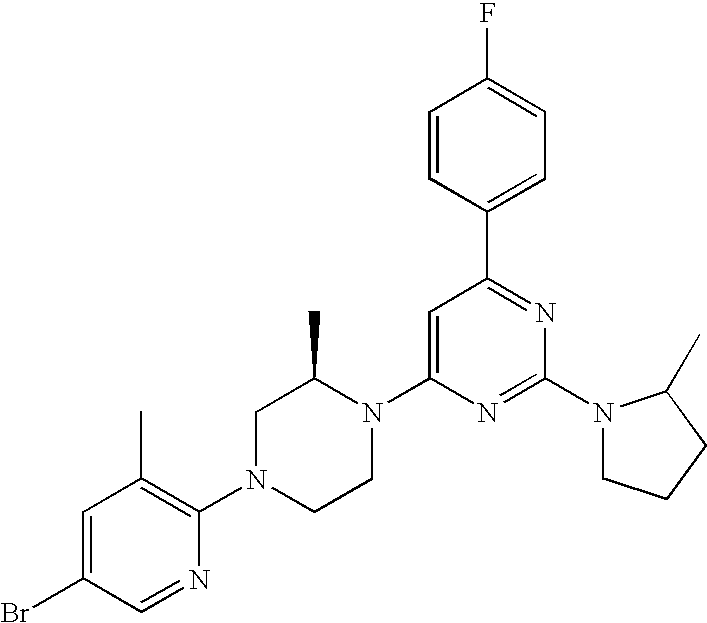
C1=C(Br)C=NC(N2CCN(C3=CC(C4=CC=C(F)C=C4)=NC(N4CCCC4C)=N3)C(C)C2)=C1C
